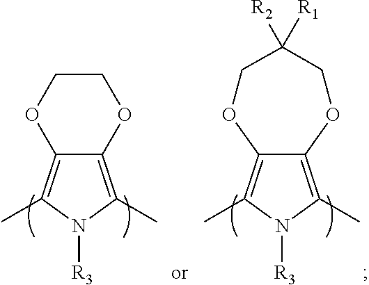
C1COC2=C(C)N([R3])C(C)=C2O1.C12=C(C)N([R3])C(C)=C1OCC([R2])([R1])CO2
